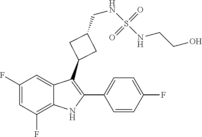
C1(F)=CC(F)=C2C(=C1)C(C1CC(CNS(=O)(=O)NCCO)C1)=C(C1=CC=C(F)C=C1)N2
